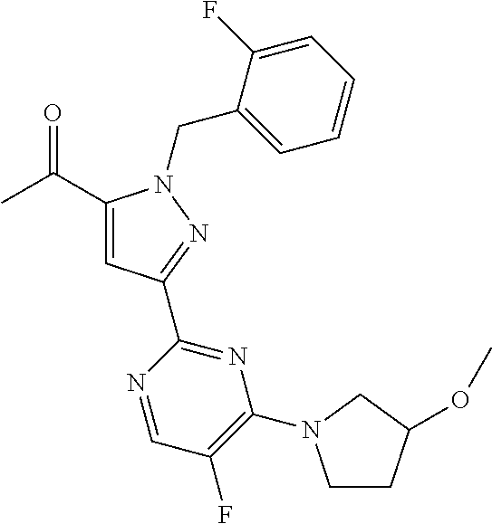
CC(=O)C1=CC(C2=NC(N3CCC(OC)C3)=C(F)C=N2)=NN1CC1=CC=CC=C1F
